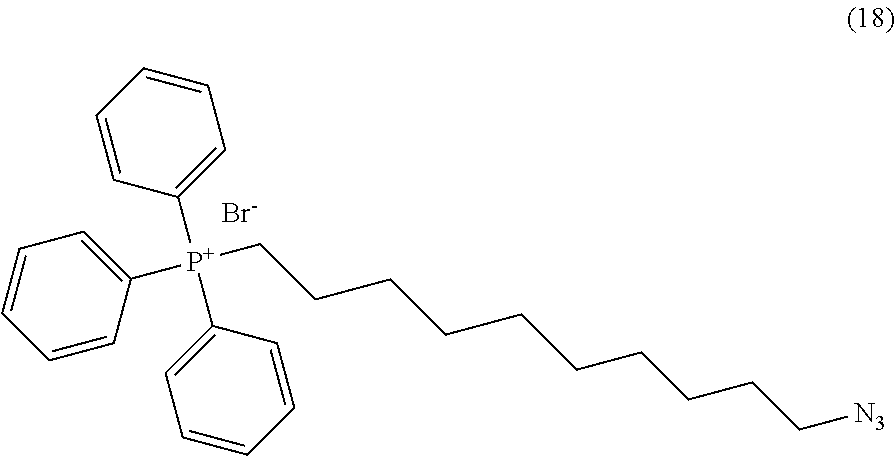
C(CCCCCCC[P+](C1=CC=CC=C1)(C1=CC=CC=C1)C1=CC=CC=C1)CC[N3].[Br-]
